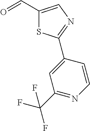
C1(C=O)=CN=C(C2=CC(C(F)(F)F)=NC=C2)S1
